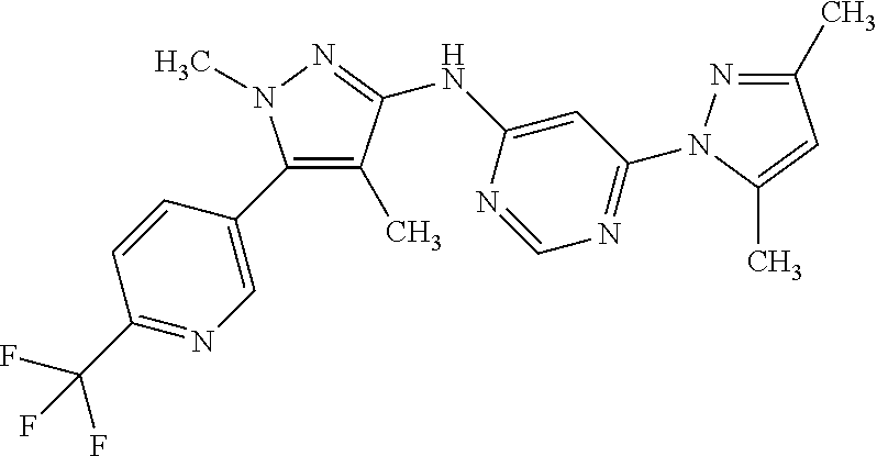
C1(C2=CN=C(C(F)(F)F)C=C2)=C(C)C(NC2=CC(N3N=C(C)C=C3C)=NC=N2)=NN1C
